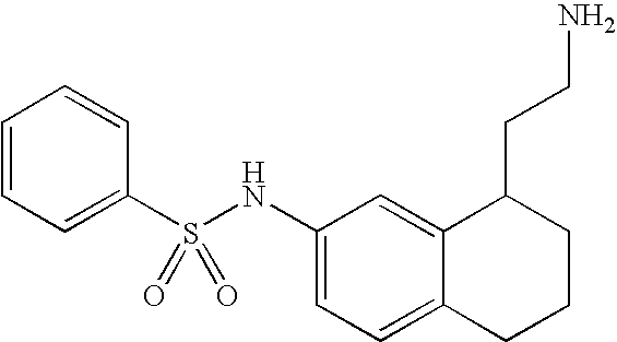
C1=CC=C(S(NC2=CC=C3C(=C2)C(CCN)CCC3)(=O)=O)C=C1
